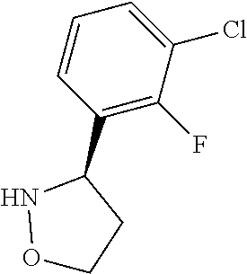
C1=CC=C(Cl)C(F)=C1C1NOCC1
